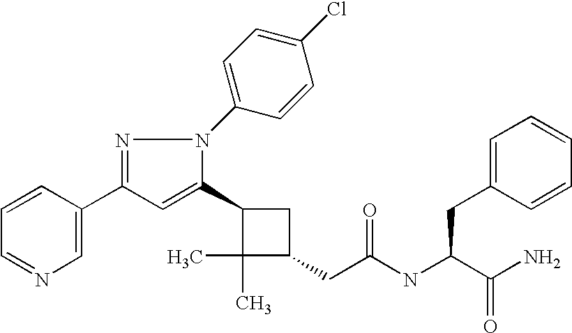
C(C(=O)NC(CC1=CC=CC=C1)C(N)=O)C1C(C)(C)C(C2=CC(C3=CN=CC=C3)=NN2C2=CC=C(Cl)C=C2)C1
